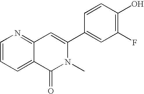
C1=CC=C2C(=N1)C=C(C1=CC(F)=C(O)C=C1)N(C)C2=O
